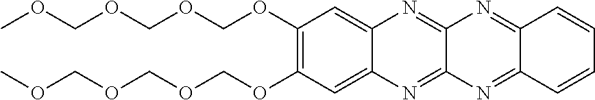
C12=NC3=NC4=CC(OCOCOCOC)=C(OCOCOCOC)C=C4N=C3N=C1C=CC=C2
